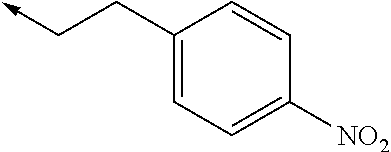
C(->C)CC1=CC=C([NO2])C=C1
